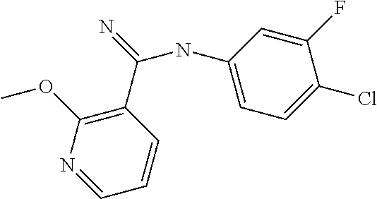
N(C1=CC=C(Cl)C(F)=C1)C(=N)C1=C(OC)N=CC=C1
